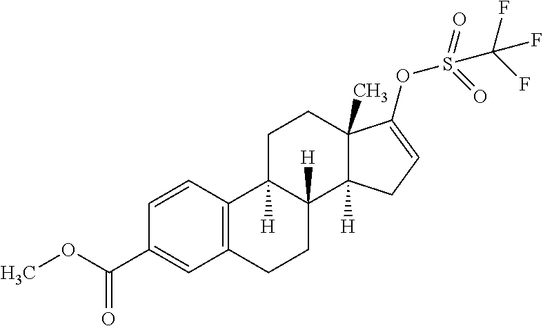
C1=CC(C(OC)=O)=CC2=C1C1([H])C([H])(CC2)C2([H])C(C)(CC1)C(OS(C(F)(F)F)(=O)=O)=CC2
